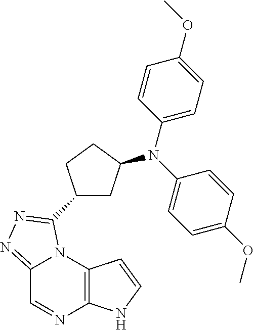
C12=C(N3C(=NN=C3C3CC(N(C4=CC=C(OC)C=C4)C4=CC=C(OC)C=C4)CC3)C=N1)C=CN2
